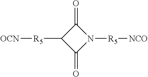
C1(=O)C([R5][OCN])C(=O)N1[R5][NCO]
